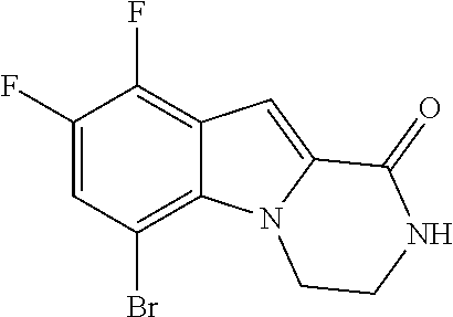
C1(F)=CC(Br)=C2C(=C1F)C=C1N2CCNC1=O
